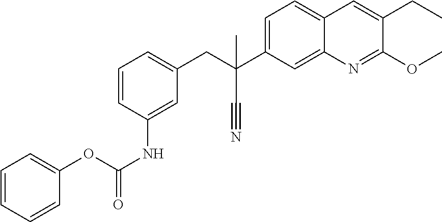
C1=CC(NC(OC2=CC=CC=C2)=O)=CC(CC(C)(C2=CC=C3C(=C2)N=C(OC)C(CC)=C3)C#N)=C1
